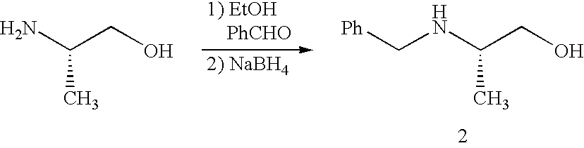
NC(CO)C.[Ph]CNC(CO)C
